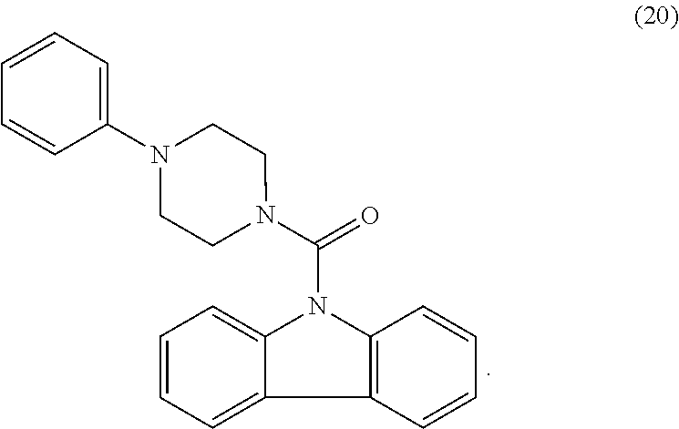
C1=CC=C2C(=C1)N(C(N1CCN(C3=CC=CC=C3)CC1)=O)C1=C2C=CC=C1
